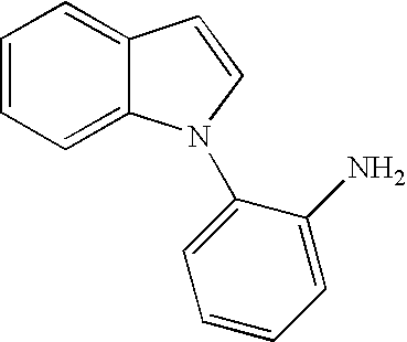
C1=CC=C2C(=C1)C=CN2C1=CC=CC=C1N
